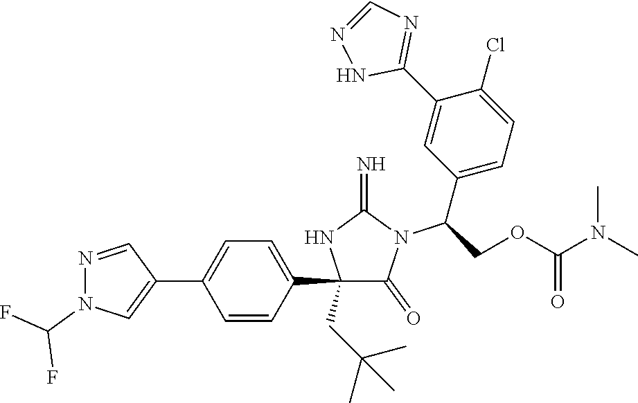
C1(C2=CC=C(C3=CN(C(F)F)N=C3)C=C2)(CC(C)(C)C)C(=O)N(C(C2=CC=C(Cl)C(C3=NC=NN3)=C2)COC(N(C)C)=O)C(=N)N1
